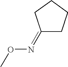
C1(=NOC)CCCC1
